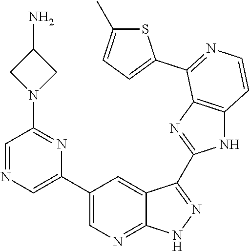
C1=NC=C(C2=CN=C3C(=C2)C(C2=NC4=C(N2)C=CN=C4C2=CC=C(C)S2)=N[N H]3)N=C1N1CC(N)C1
